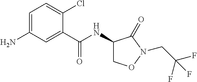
NC1=CC=C(Cl)C(C(NC2CON(CC(F)(F)F)C2=O)=O)=C1
